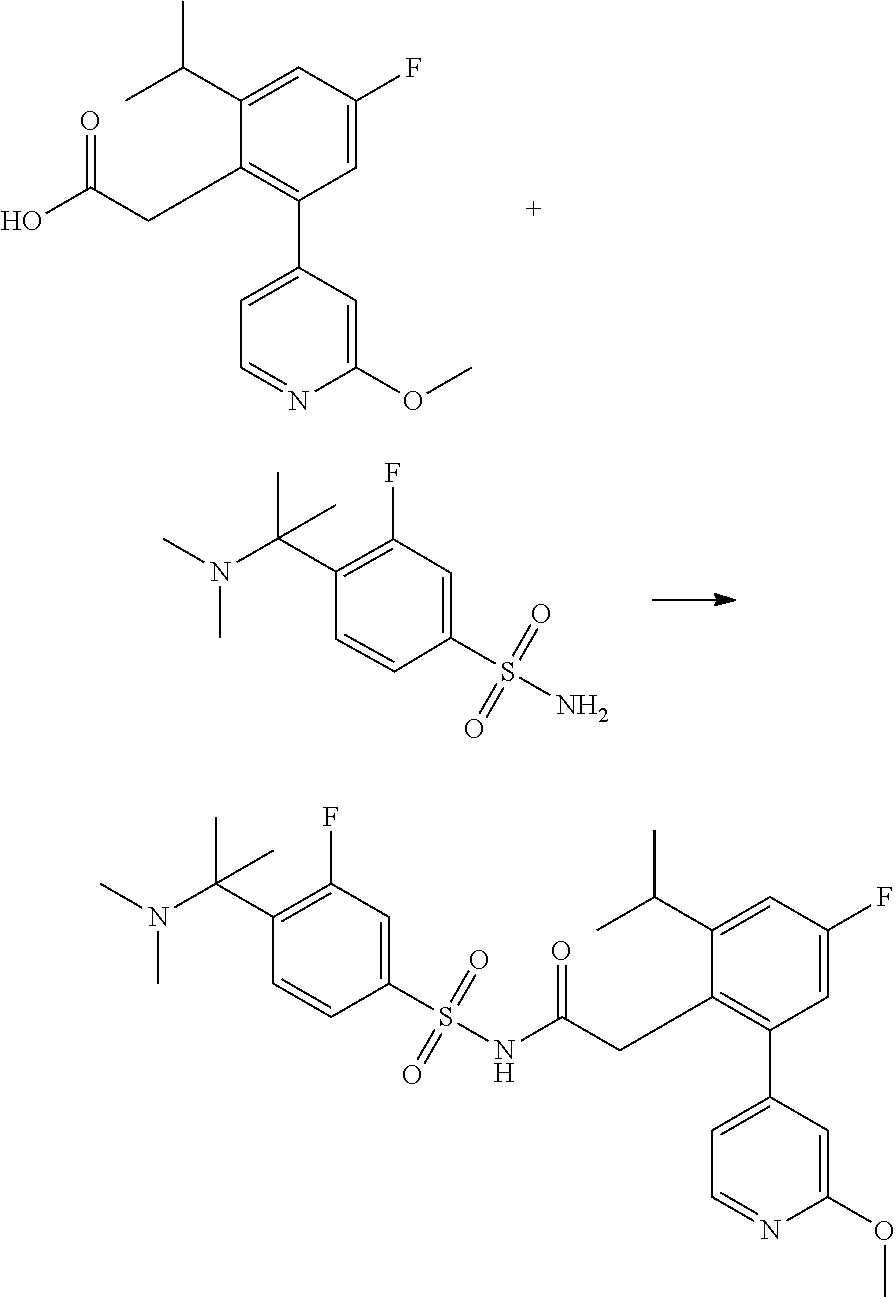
C1(CC(O)=O)=C(C2=CC=NC(OC)=C2)C=C(F)C=C1C(C)C.N(C)(C)C(C1=C(F)C=C(S(=O)(=O)N)C=C1)(C)C.CN(C(C1=C(F)C=C(S(=O)(=O)NC(CC2=C(C3=CC=NC(OC)=C3)C=C(F)C=C2C(C)C)=O)C=C1)(C)C)C
